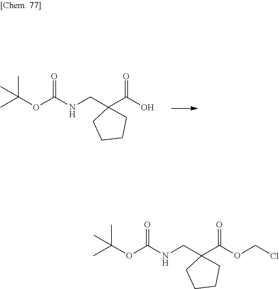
C(NC(OC(C)(C)C)=O)C1(C(O)=O)CCCC1.C(NC(OC(C)(C)C)=O)C1(C(OCCl)=O)CCCC1
